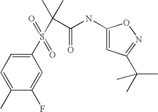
C1=C(C)C(F)=CC(S(C(C(=O)NC2=CC(C(C)(C)C)=NO2)(C)C)(=O)=O)=C1
